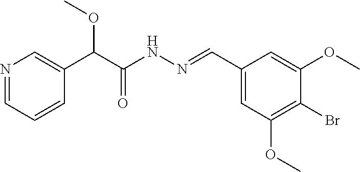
C1=NC=C(C(C(NN=CC2=CC(OC)=C(Br)C(OC)=C2)=O)OC)C=C1
